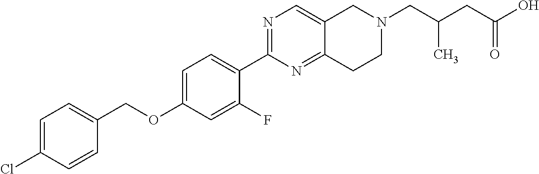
C1=C(Cl)C=CC(COC2=CC=C(C3=NC=C4C(=N3)CCN(CC(C)CC(=O)O)C4)C(F)=C2)=C1
